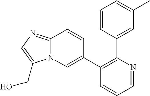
C1(C2=CN3C(=NC=C3CO)C=C2)=C(C2=CC(C)=CC=C2)N=CC=C1
